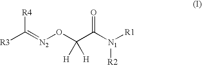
[R4]C(=[N2]OC(C([N1]([R1])[R2])=O)([H])[H])[R3]
